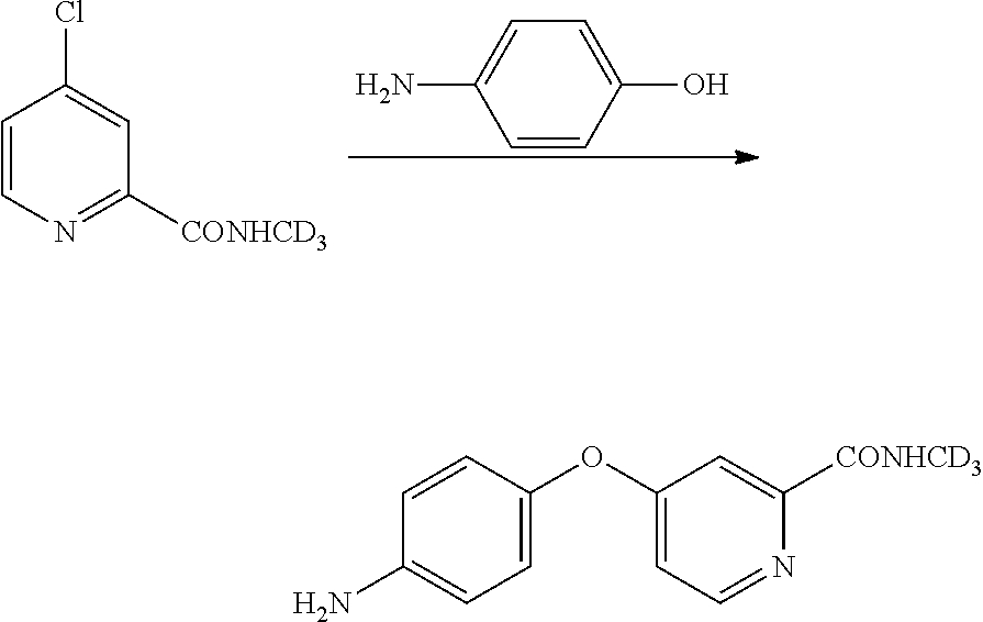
C1=C(OC2=CC=NC([CONHCD3])=C2)C=CC(N)=C1.C1=CN=C([CONHCD3])C=C1Cl.C1=CC(O)=CC=C1N
